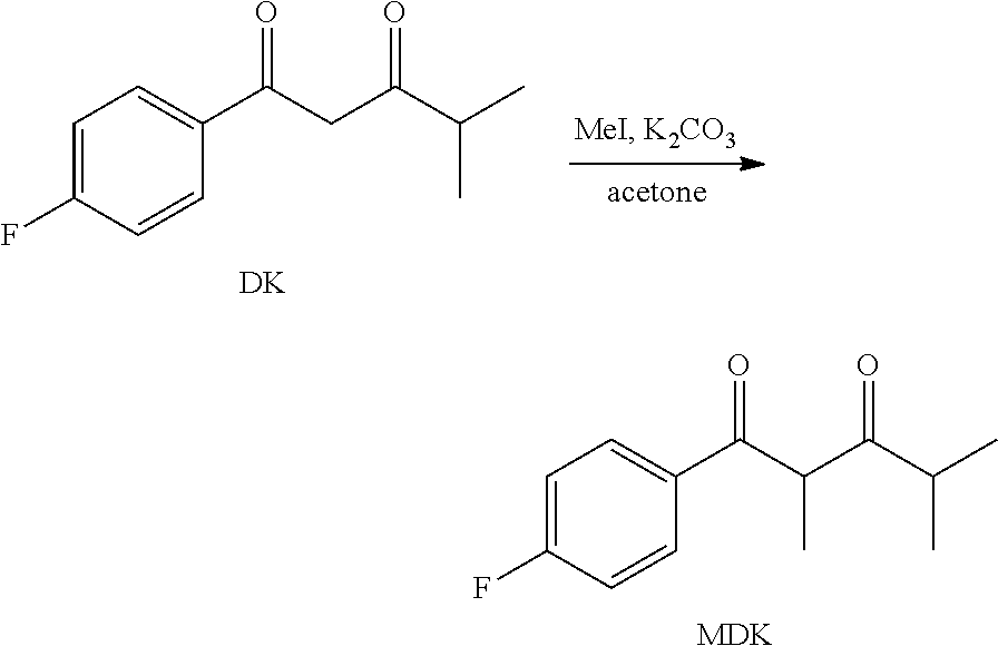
C1=C(F)C=CC(C(CC(C(C)C)=O)=O)=C1.[DK].C1=C(F)C=CC(C(C(C(C(C)C)=O)C)=O)=C1.[MDK]
